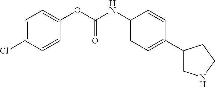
O(C(NC1=CC=C(C2CNCC2)C=C1)=O)C1=CC=C(Cl)C=C1
